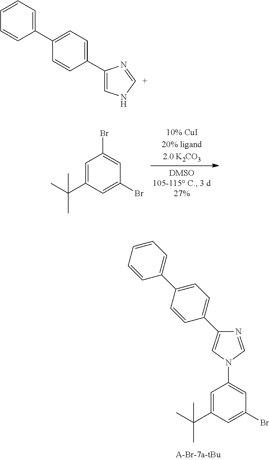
C1=C(C(C)(C)C)C=C(Br)C=C1Br.N1=CN(C2=CC(Br)=CC(C(C)(C)C)=C2)C=C1C1=CC=C(C2=CC=CC=C2)C=C1.C1=C(C2=CC=C(C3=CC=CC=C3)C=C2)N=[C+]N1
